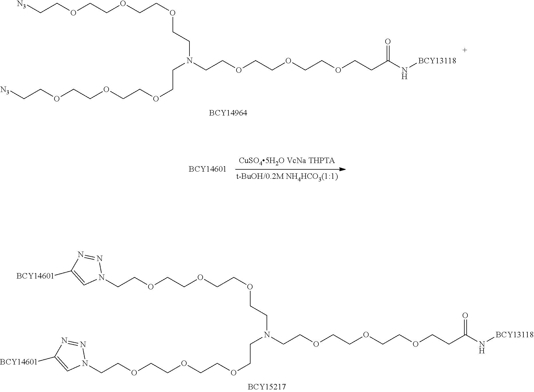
C(COCCOCCOCCN(CCOCCOCCOCCC(N[BCY13118])=O)CCOCCOCCOCC[N3])[N3].C(COCCOCCOCCN(CCOCCOCCOCCC(N[BCY13118])=O)CCOCCOCCOCCN1N=NC([BCY14601])=C1)N1N=NC([BCY14601])=C1
